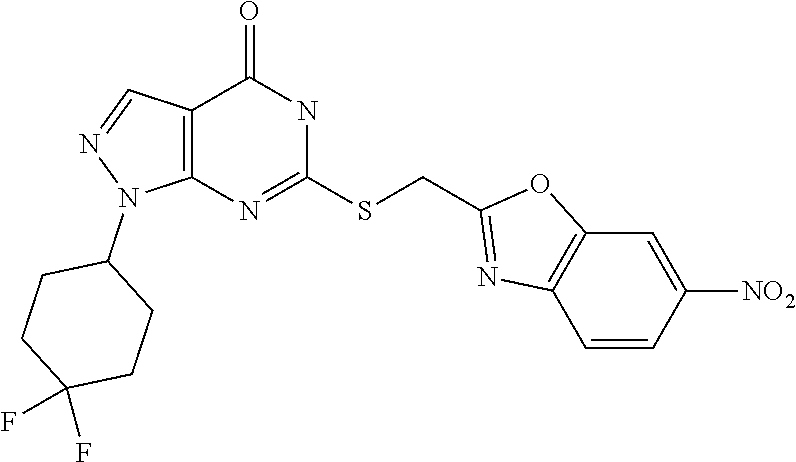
C12=C(N=C(SCC3=NC4=C(O3)C=C([NO2])C=C4)NC1=O)N(C1CCC(F)(F)CC1)N=C2
